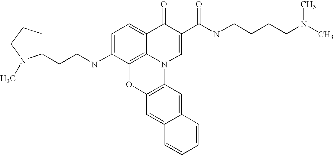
C1=C(NCCC2CCCN2C)C2=C3C(=C1)C(=O)C(C(NCCCCN(C)C)=O)=CN3C1=C(O2)C=C2C(=C1)C=CC=C2
